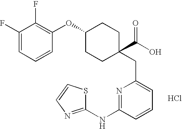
C1(NC2=NC(CC3(C(O)=O)CCC(OC4=C(F)C(F)=CC=C4)CC3)=CC=C2)=NC=CS1.Cl
